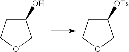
C1(O)CCOC1.C1([OTs])CCOC1
